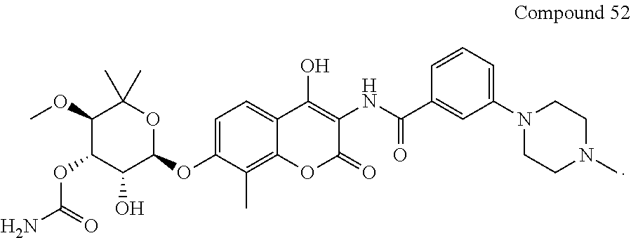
C1=C(OC2OC(C)(C)C(OC)C(OC(N)=O)C2O)C(C)=C2C(=C1)C(O)=C(NC(C1=CC(N3CCN(C)CC3)=CC=C1)=O)C(=O)O2
